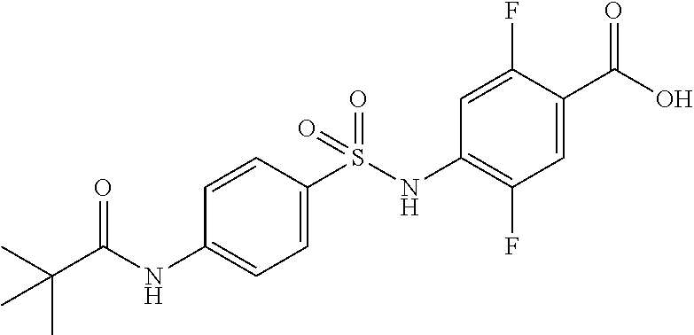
C1=CC(S(NC2=C(F)C=C(C(O)=O)C(F)=C2)(=O)=O)=CC=C1NC(C(C)(C)C)=O
